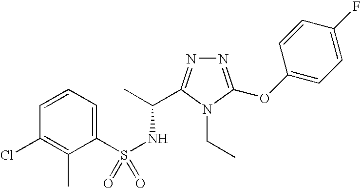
S(NC(C)C1=NN=C(OC2=CC=C(F)C=C2)N1CC)(=O)(C1=CC=CC(Cl)=C1C)=O
